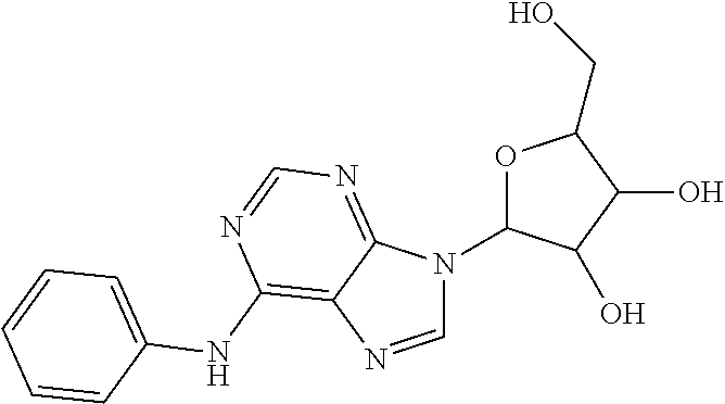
C1=NC2=C(NC3=CC=CC=C3)N=CN=C2N1C1OC(CO)C(O)C1O
